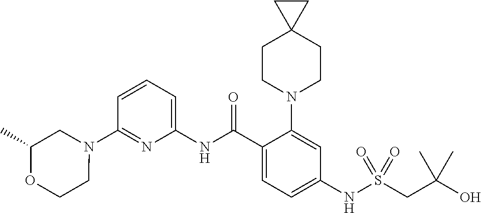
N1(C2=NC(NC(C3=CC=C(NS(CC(O)(C)C)(=O)=O)C=C3N3CCC4(CC3)CC4)=O)=CC=C2)CC(C)OCC1
